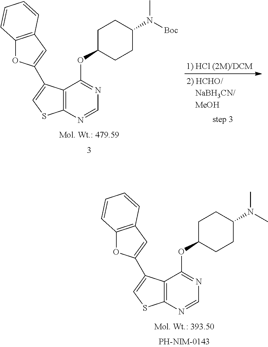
C12=C(N=CN=C1OC1CCC(N(C)C)CC1)SC=C2C1=CC2=C(O1)C=CC=C2.C12=C(N=CN=C1OC1CCC(N([Boc])C)CC1)SC=C2C1=CC2=C(O1)C=CC=C2
